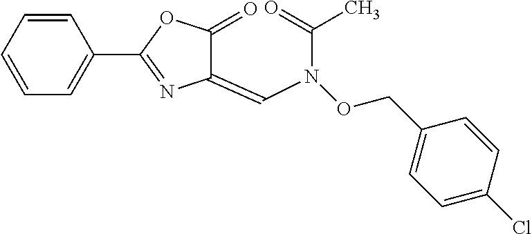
C1=CC=CC(C2=NC(=CN(C(C)=O)OCC3=CC=C(Cl)C=C3)C(=O)O2)=C1
